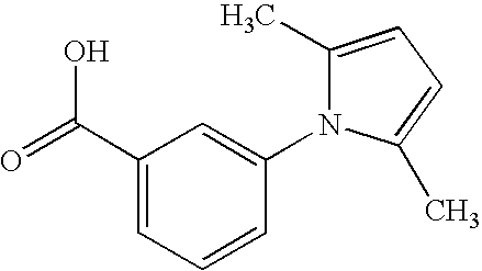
C1(C(O)=O)=CC=CC(N2C(C)=CC=C2C)=C1
